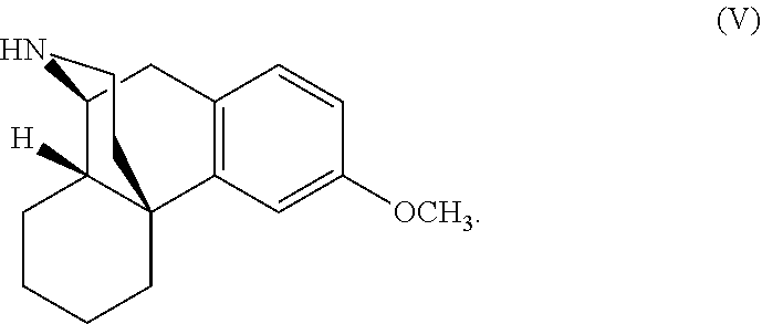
C12=C(C=C([OCH3])C=C1)C13C([H])(C(C2)NCC1)CCCC3
